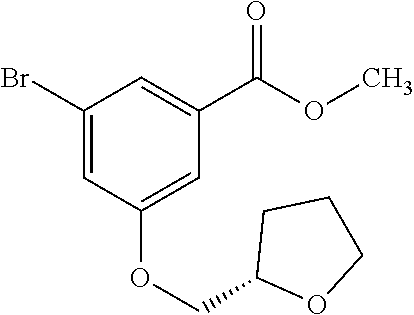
C1(Br)=CC(OCC2OCCC2)=CC(C(OC)=O)=C1
